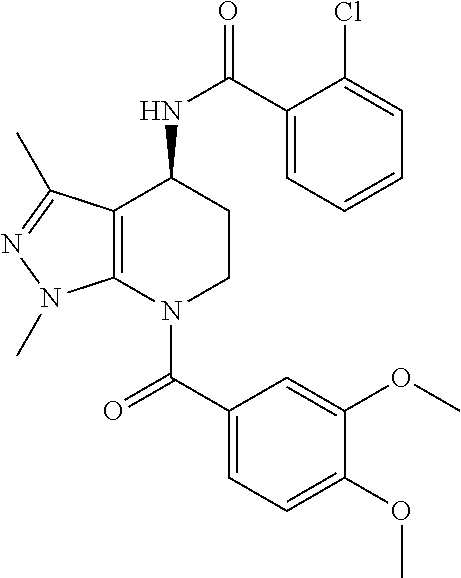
C1(C(=O)N2CCC(NC(=O)C3=CC=CC=C3Cl)C3=C2N(C)N=C3C)=CC=C(OC)C(OC)=C1
